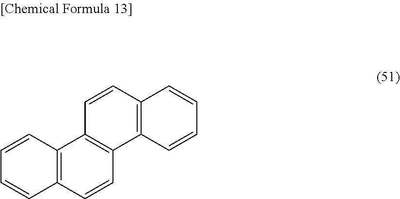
C12=C(C=CC3=C1C=CC1=C3C=CC=C1)C=CC=C2
